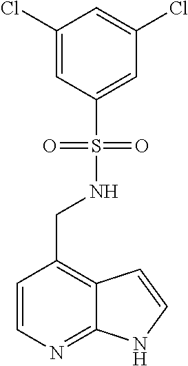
C1(Cl)=CC(S(NCC2=C3C(=NC=C2)NC=C3)(=O)=O)=CC(Cl)=C1
